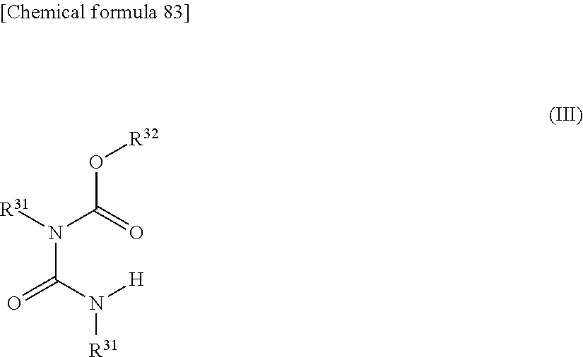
N(C(N([H])[R31])=O)(C(=O)O[R32])[R31]
